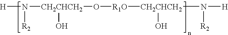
[H]N([CH2CHCH2](O)O[R1O][CH2CHCH2](O)N([H])[R2])[R2]
